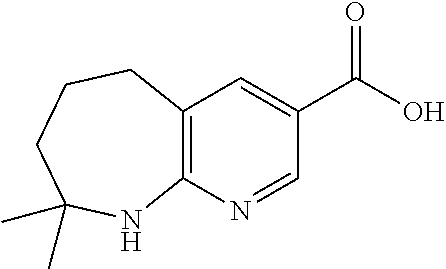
C12=C(N=CC(C(O)=O)=C1)NC(C)(C)CCC2
